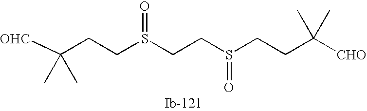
[OHC]C(C)(C)CCS(=O)CCS(=O)CCC([CHO])(C)C
